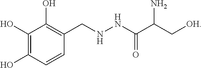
C1(O)=C(O)C=CC(CNNC(C(N)C[OH])=O)=C1O
